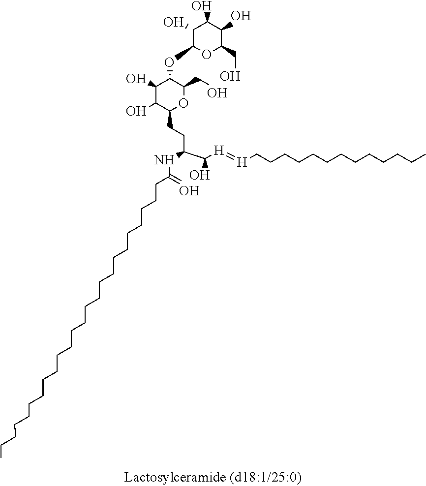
C1(O)C(OC2C(O)C(O)C(CCC(C([H]=[H]CCCCCCCCCCCCC)O)NC(CCCCCCCCCCCCCCCCCCCCCCCC)=O)OC2CO)OC(CO)C(O)C1O
